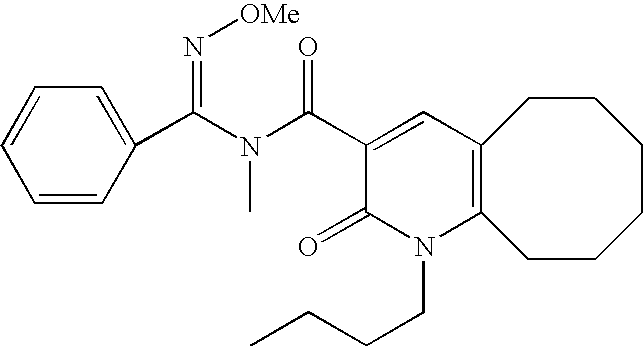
C1=CC(C(N(C(C2=CC3=C(N(CCCC)C2=O)CCCCCC3)=O)C)=N[OMe])=CC=C1
